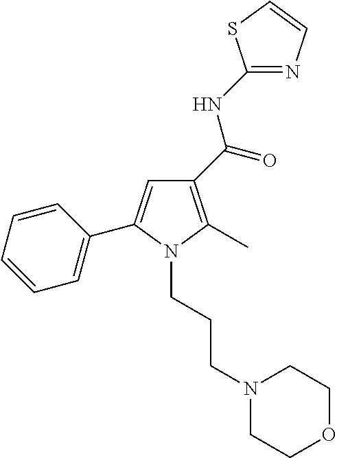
C1(C(=O)NC2=NC=CS2)=C(C)N(CCCN2CCOCC2)C(C2=CC=CC=C2)=C1
